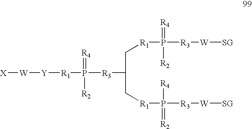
[X][W][Y][R1]P([R3]C(C[R1]P([R2])(=[R4])[R3][W][SG])C[R1]P([R4])(=[R2])[R3][W][SG])(=[R4])[R2]
